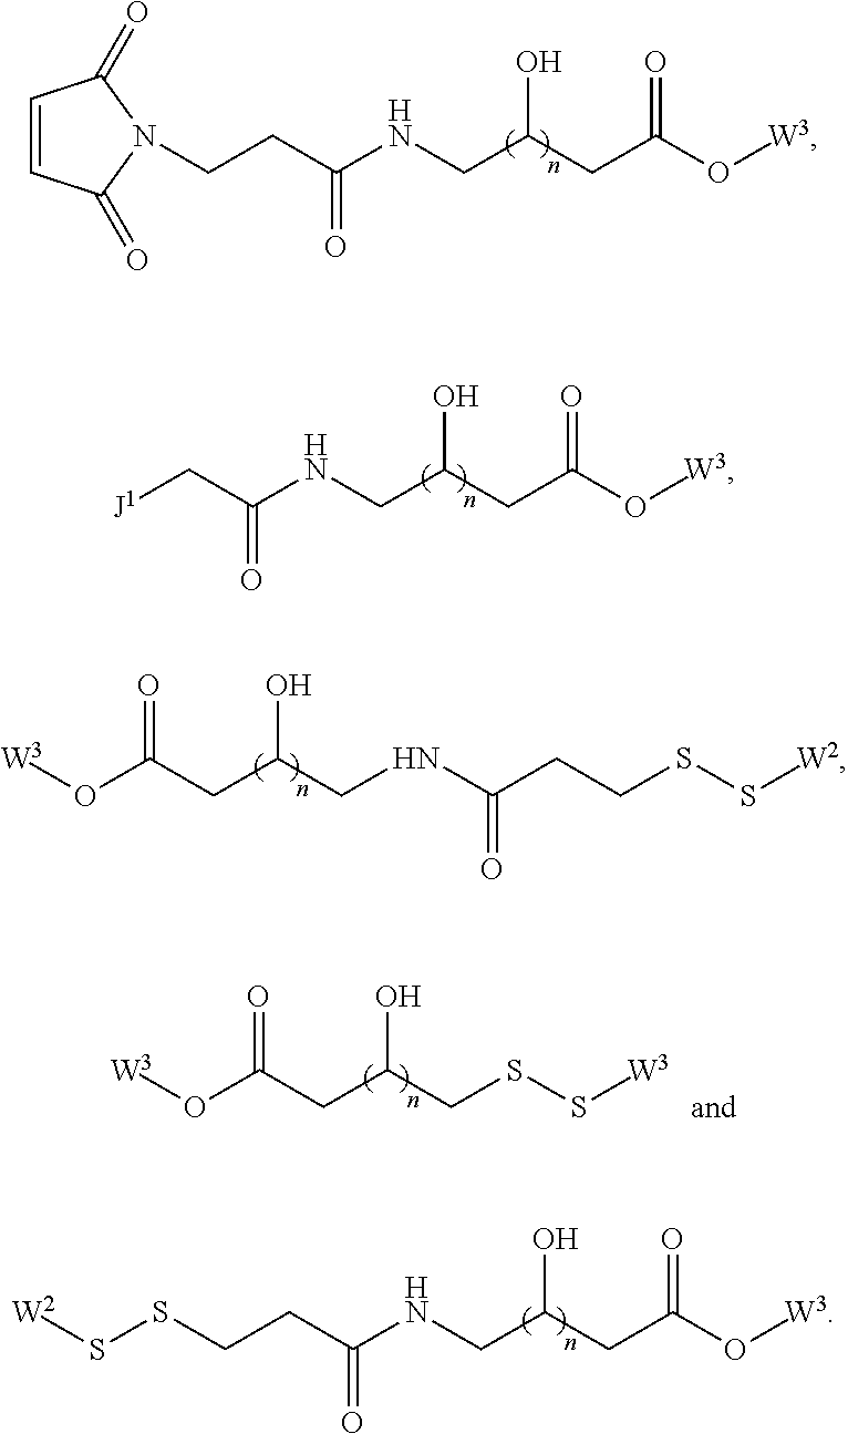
C1=CC(=O)N(CCC(NCC(CC(O[W3])=O)O)=O)C1=O.[J1]CC(NCC(CC(O[W3])=O)O)=O.[W3]OC(CC(CNC(CCSS[W2])=O)O)=O.[W3]OC(CC(CSS[W3])O)=O.C(CC(NCC(CC(O[W3])=O)O)=O)SS[W2]
